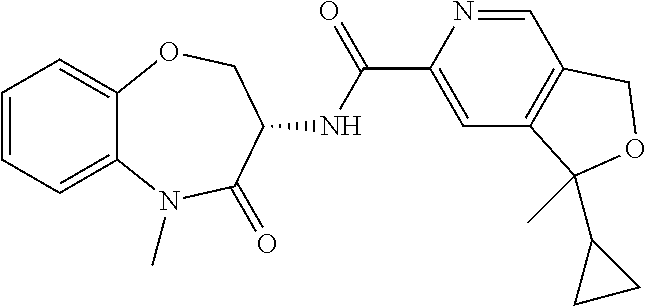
C12=CC=CC=C1N(C)C(=O)C(NC(=O)C1=CC3=C(C=N1)COC3(C)C1CC1)CO2
